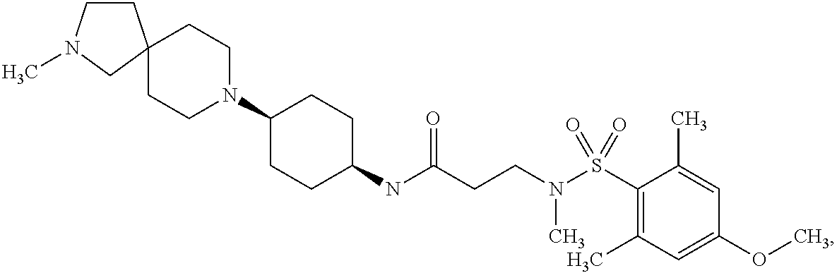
N(C(CCN(S(C1=C(C)C=C(OC)C=C1C)(=O)=O)C)=O)C1CCC(N2CCC3(CC2)CCN(C)C3)CC1
